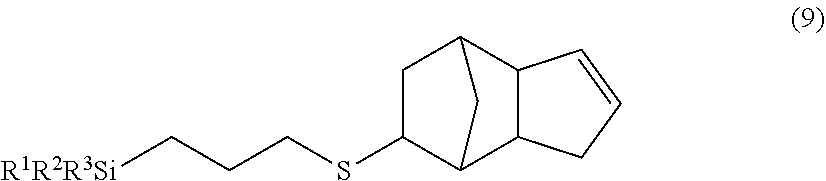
C1C(SCCC[R1R2R3Si])C2C3C(C1C2)C=CC3
